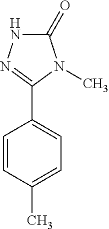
C1=CC(C)=CC=C1C1=NNC(=O)N1C
